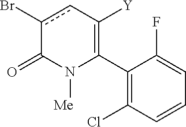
C1(C2=C([Y])cc(Br)C(=O)N2[Me])=C(Cl)C=CC=C1F
